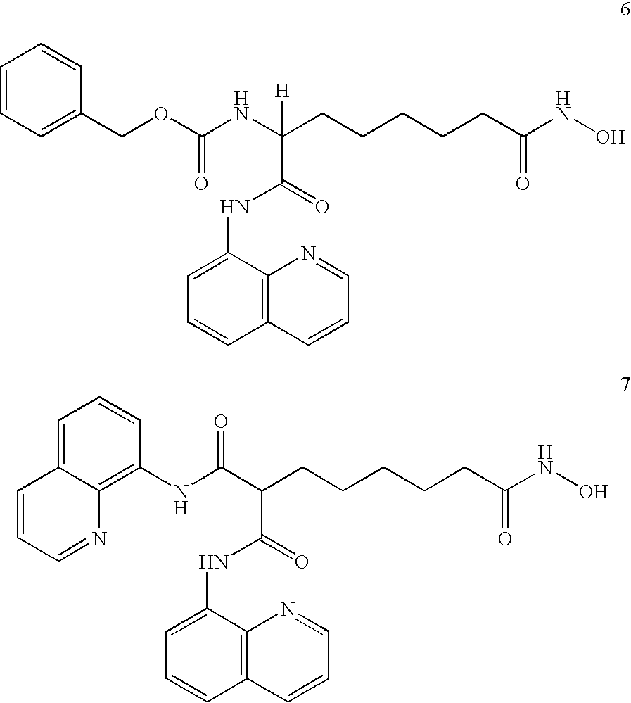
C1=CC=C(COC(NC(CCCCCC(NO)=O)([H])C(NC2=CC=CC3=C2N=CC=C3)=O)=O)C=C1.C1=C2C(=C(NC(C(CCCCCC(NO)=O)C(NC3=CC=CC4=C3N=CC=C4)=O)=O)C=C1)N=CC=C2
